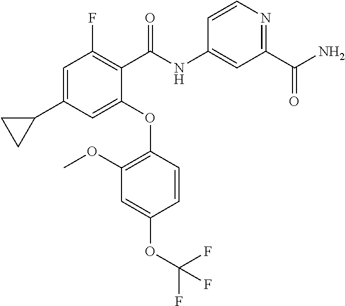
C1=C(C2CC2)C=C(OC2=C(OC)C=C(OC(F)(F)F)C=C2)C(C(NC2=CC(C(=O)N)=NC=C2)=O)=C1F
